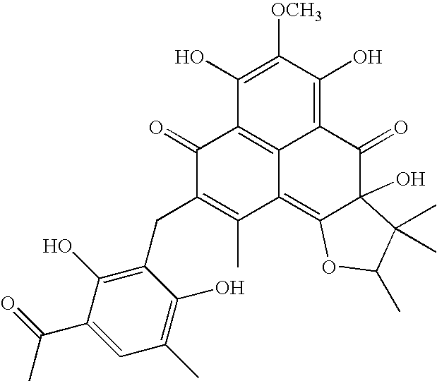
C1(=O)C(CC2=C(O)C(C(=O)C)=CC(C)=C2O)=C(C)C2=C3C(O)(C(=O)C4=C(O)C([OCH3])=C(O)C1=C24)C(C)(C)C(C)O3
